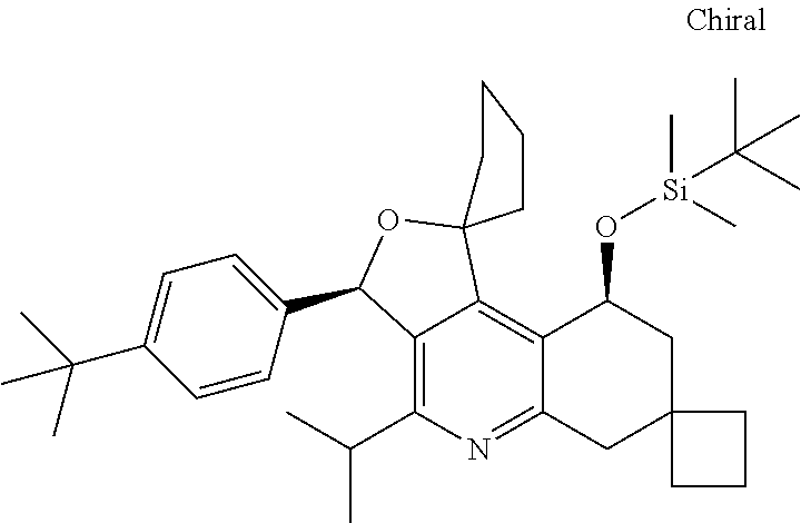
C12=C(C(C)C)N=C3C(=C1C1(OC2C2=CC=C(C(C)(C)C)C=C2)CCCC1)C(O[Si](C)(C)C(C)(C)C)CC1(C3)CCC1
